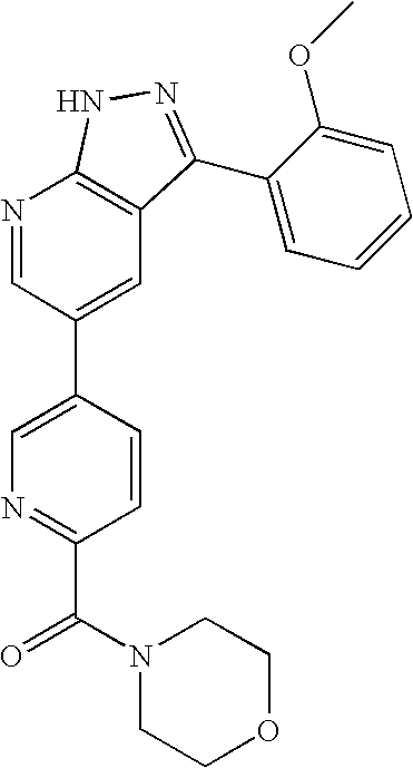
N1=CC(C2=CN=C(C(N3CCOCC3)=O)C=C2)=CC2=C1NN=C2C1=CC=CC=C1OC
